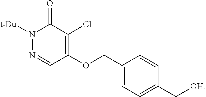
N1=CC(OCC2=CC=C(C[OH])C=C2)=C(Cl)C(=O)N1[t-Bu]
